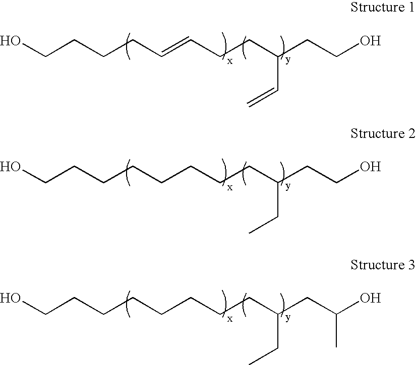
OCCCCC=CCCC(CCO)C=C.OCCCCCCCCC(CCO)CC.OCCCCCCCCC(CC(O)C)CC
